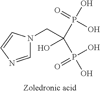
OP(=O)(O)C(CN1C=NC=C1)(O)P(O)(O)=O
